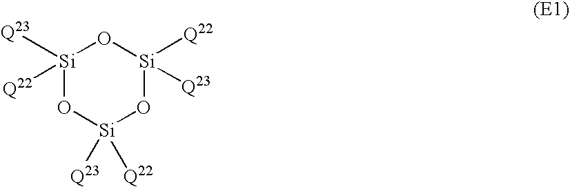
[Si]1([Q23])([Q22])O[Si]([Q23])([Q22])O[Si]([Q22])([Q23])O1
